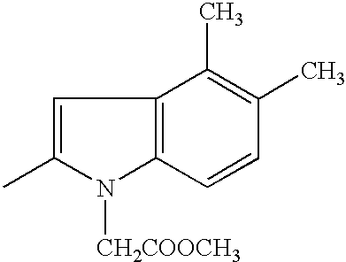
C1=C(C)N([CH2COOCH3])C2=C1C(C)=C(C)C=C2
